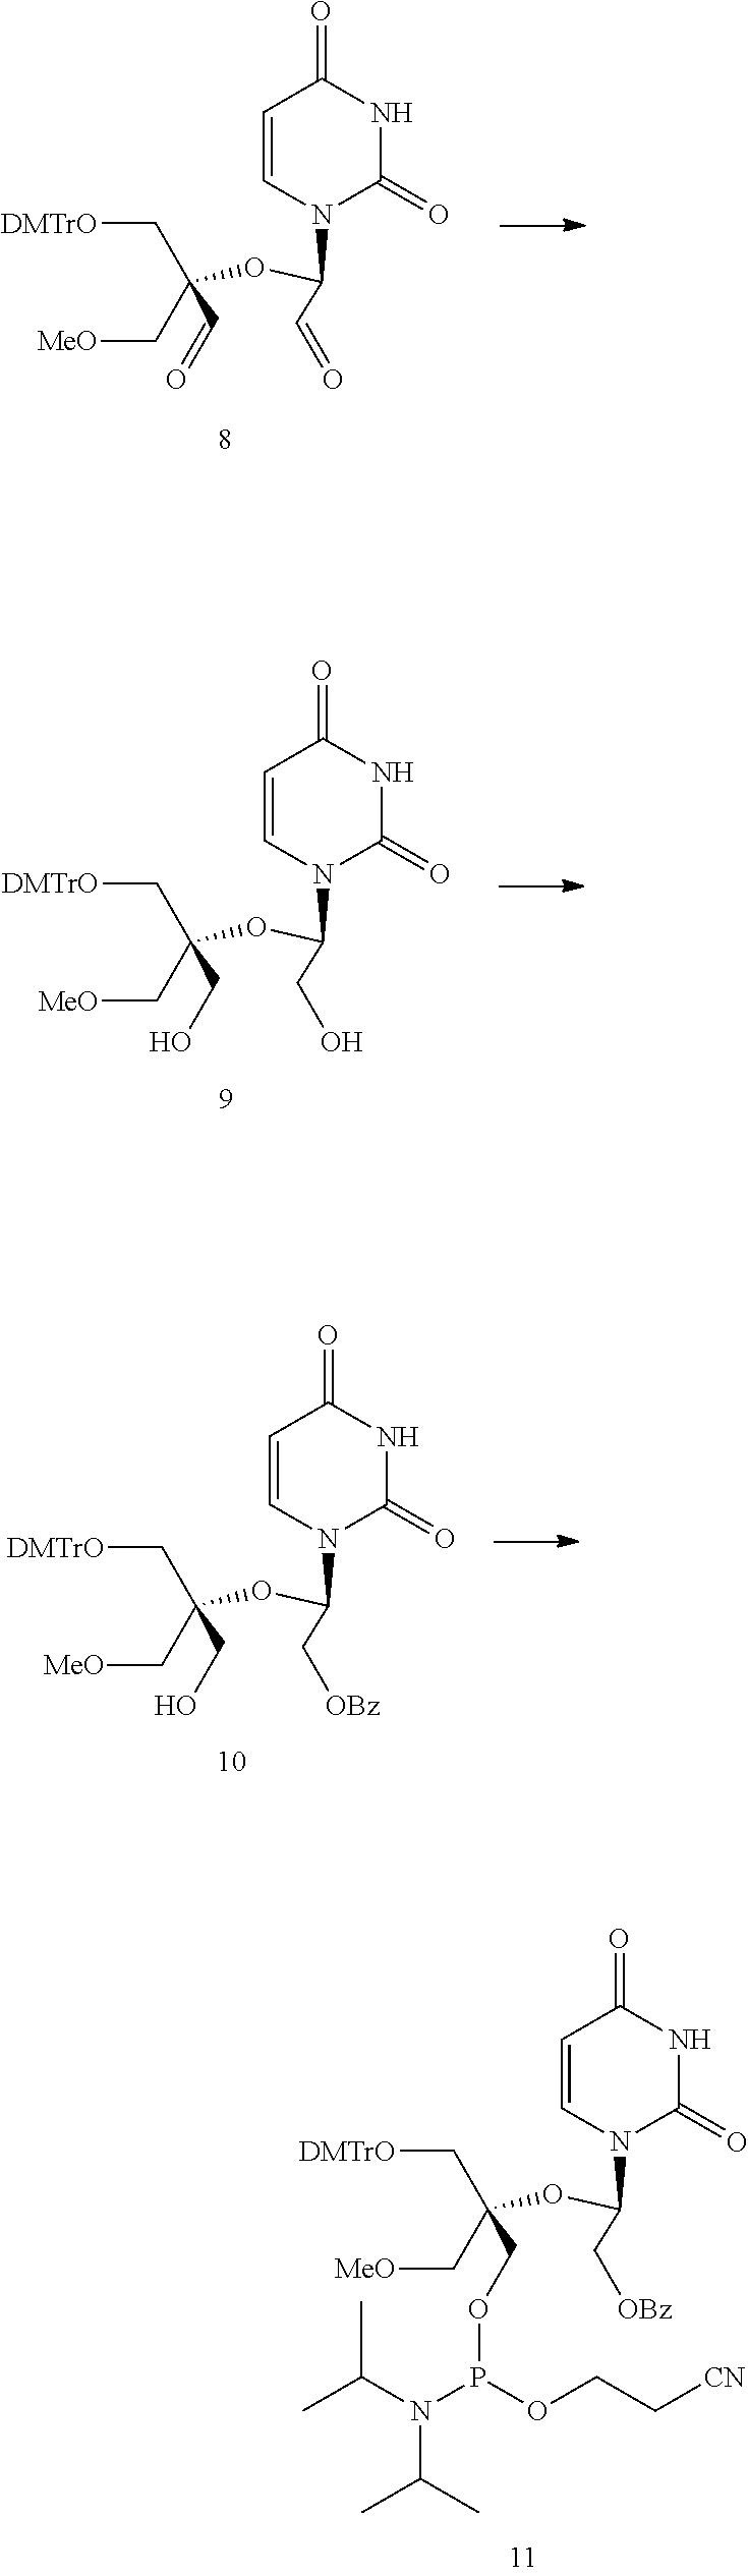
C([DMTrO])C(C[MeO])(COP(N(C(C)C)C(C)C)OCC[CN])OC(N1C(=O)NC(=O)C=C1)C[OBz].C([DMTrO])C(C[MeO])(C=O)OC(N1C(=O)NC(=O)C=C1)C=O.C([DMTrO])C(C[MeO])(CO)OC(N1C(=O)NC(=O)C=C1)CO.C([DMTrO])C(C[MeO])(CO)OC(N1C(=O)NC(=O)C=C1)C[OBz]
